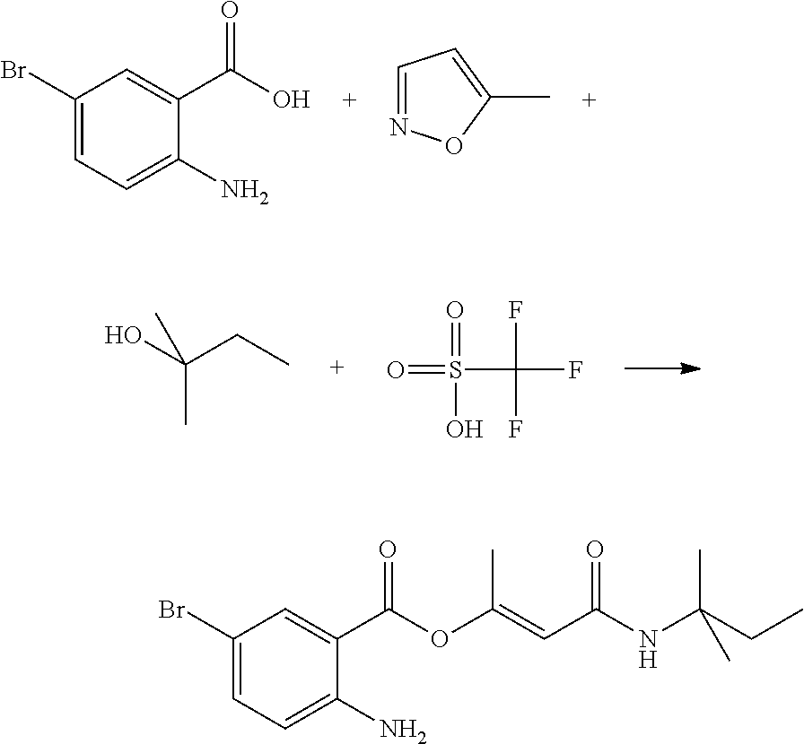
C1(Br)=CC=C(N)C(C(O)=O)=C1.C1=NOC(C)=C1.OC(CC)(C)C.O=S(=O)(O)C(F)(F)F.C1(Br)=CC=C(N)C(C(OC(=CC(NC(CC)(C)C)=O)C)=O)=C1
